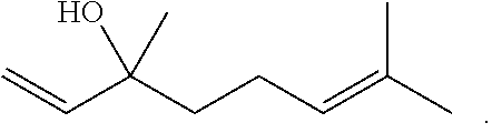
C(C(CCC=C(C)C)(O)C)=C
